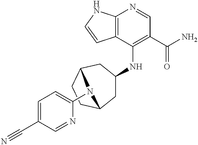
C12=C(C(NC3CC4CCC(C3)N4C3=CC=C(C#N)C=N3)=C(C(N)=O)C=N1)C=CN2
